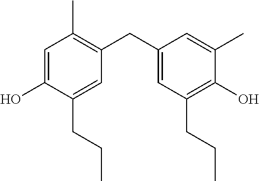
C1=C(O)C(CCC)=CC(CC2=CC(CCC)=C(O)C(C)=C2)=C1C
